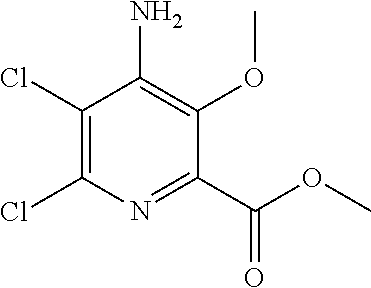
C1(Cl)=C(Cl)N=C(C(=O)OC)C(OC)=C1N
